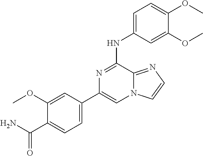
C1=C(OC)C(C(=O)N)=CC=C1C1=CN2C(=NC=C2)C(NC2=CC=C(OC)C(OC)=C2)=N1
